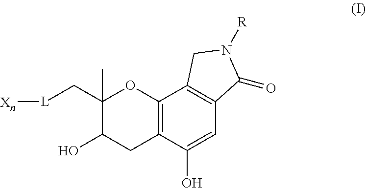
C12=C(C(O)=CC3=C1CN([R])C3=O)CC(O)C(C[L][Xn])(C)O2
